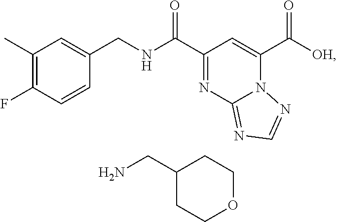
C1(C)=C(F)C=CC(CNC(C2=NC3=NC=NN3C(C([OH])=O)=C2)=O)=C1.C1(CN)CCOCC1
